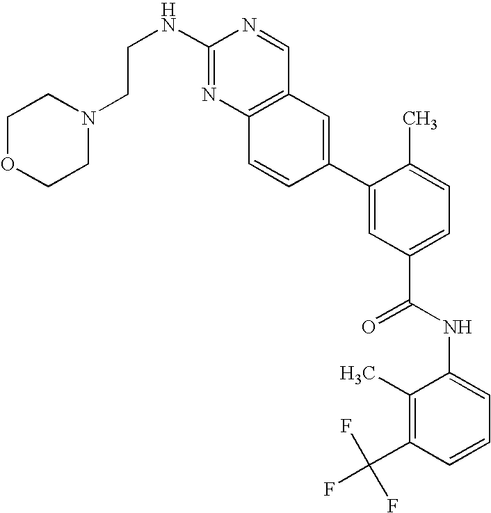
C1(C2=CC(C(NC3=CC=CC(C(F)(F)F)=C3C)=O)=CC=C2C)=CC2=C(C=C1)N=C(NCCN1CCOCC1)N=C2
